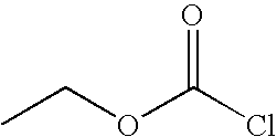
CCOC(Cl)=O
